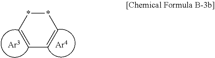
C1=CC=C**1
